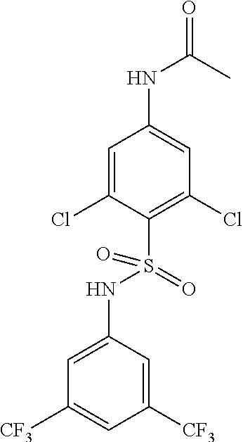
C1=C(Cl)C(S(=O)(NC2=CC([CF3])=CC([CF3])=C2)=O)=C(Cl)C=C1NC(=O)C
